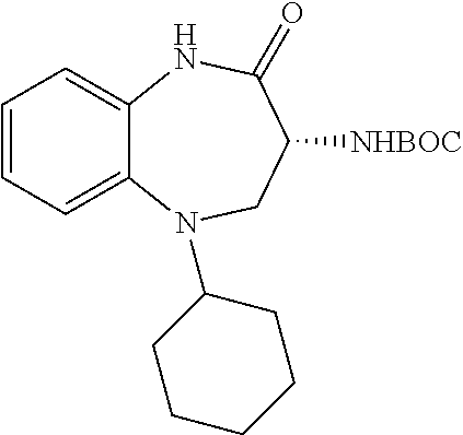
C1=CC=C2C(=C1)NC(=O)C([NHBOC])CN2C1CCCCC1
